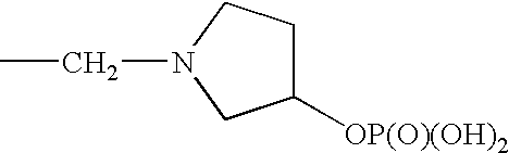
CCN1CCC([OP(O)(OH)2])C1
